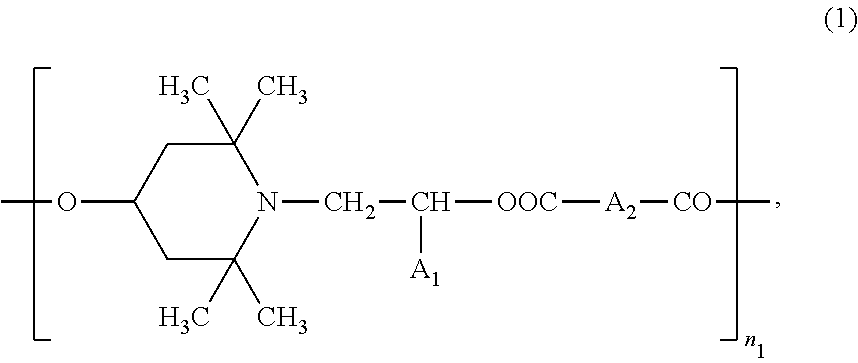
N1(CC([OOC][A2][CO]C)[A1])C(C)(C)CC(OC)CC1(C)C
